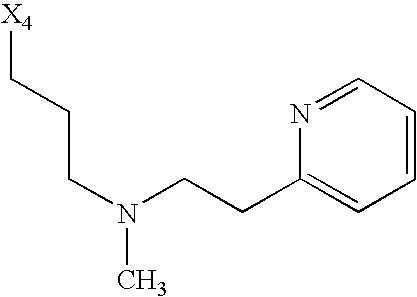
C1(CCN(CCC[X4])C)=CC=CC=N1
